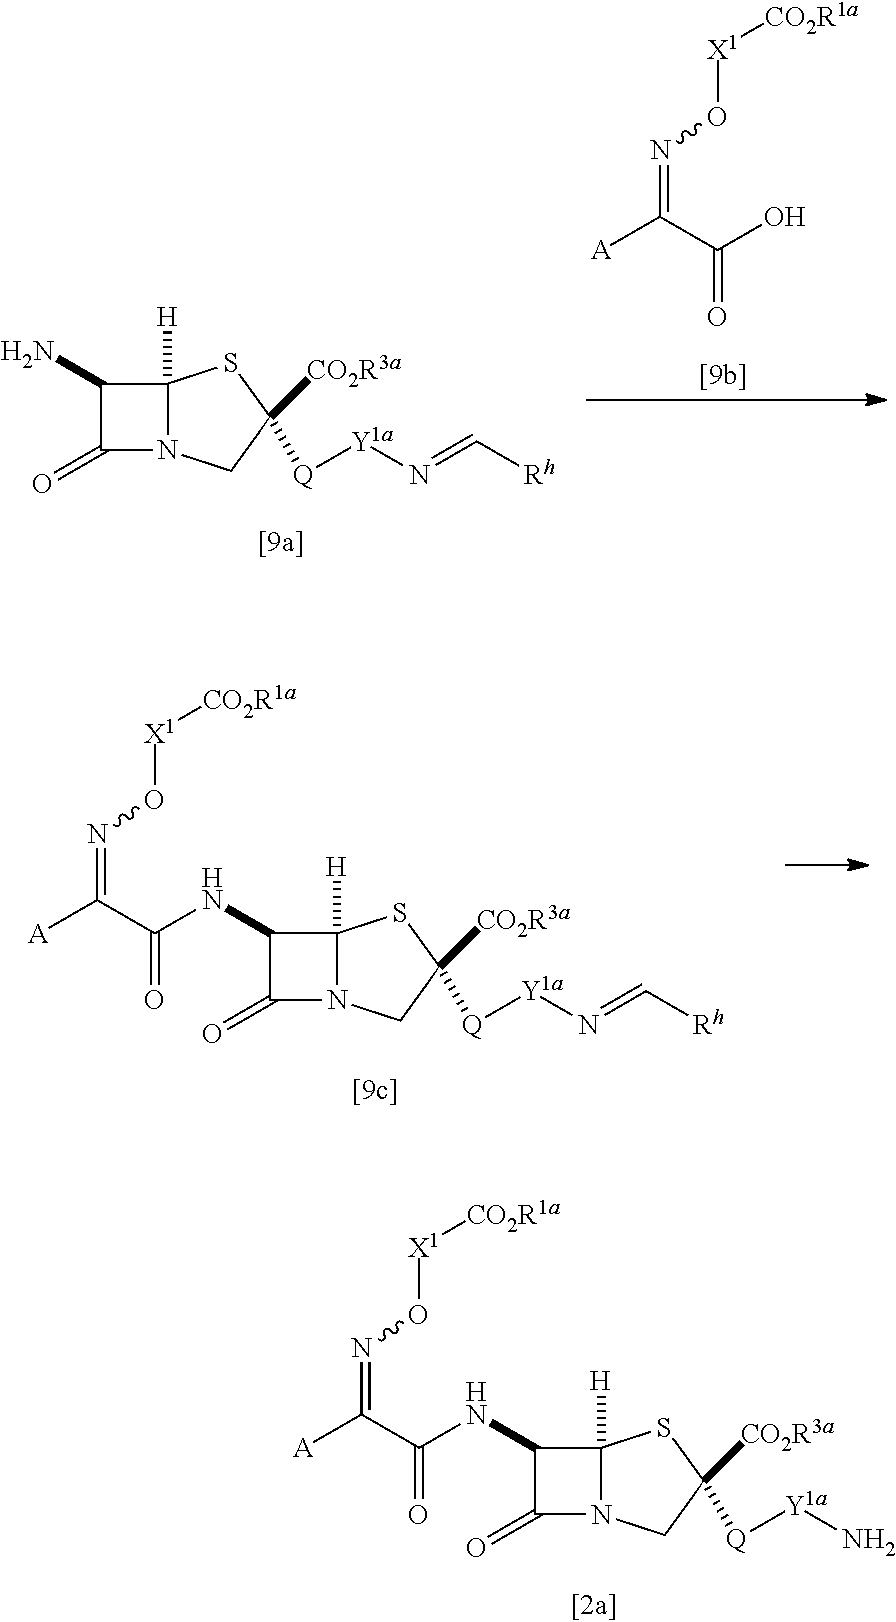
C1(N)C(=O)N2C1([H])SC([CO2R3a])([Q][Y1a]N=C[Rh])C2.[A]C(=NO[X1][CO2R1a])C(=O)O.C1(NC(C([A])=NO[X1][CO2R1a])=O)C(=O)N2C1([H])SC([CO2R3a])([Q][Y1a]N=C[Rh])C2.C1(NC(C([A])=NO[X1][CO2R1a])=O)C(=O)N2C1([H])SC([CO2R3a])([Q][Y1a]N)C2
